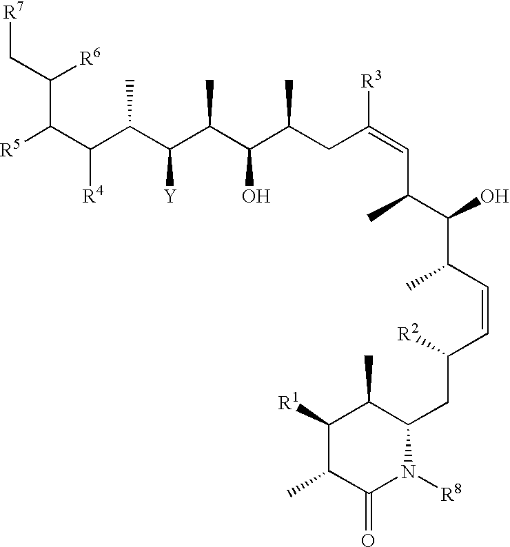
[R5]C(C(C(C(C(C(C(CC(=CC(C)C(O)C(C=CC([R2])CC1C(C)C([R1])C(C)C(=O)N1[R8])C)[R3])C)O)C)[Y])C)[R4])C(C[R7])[R6]
